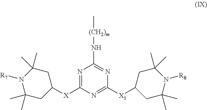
[(CH2)m](C)NC1=NC([X1]C2CC(C)(C)N([R8])C(C)(C)C2)=NC([X]C2CC(C)(C)N([R7])C(C)(C)C2)=N1
